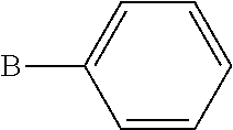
C1=C(B)C=CC=C1
